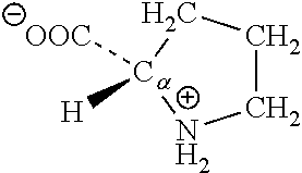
C1CC[Ca]([OOC])([H])N1
